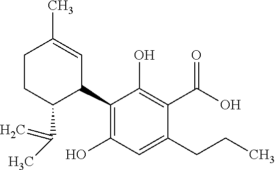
C1CC(C(=C)C)C(C2=C(O)C=C(CCC)C(C(O)=O)=C2O)C=C1C
